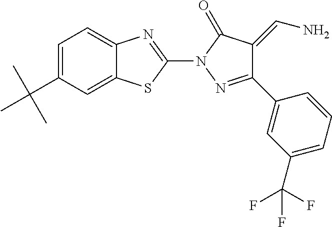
C1=C(C(C)(C)C)C=C2C(=C1)N=C(N1N=C(C3=CC(C(F)(F)F)=CC=C3)C(=CN)C1=O)S2
